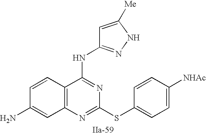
C12=C(N=C(SC3=CC=C([NHAc])C=C3)N=C1NC1=NNC([Me])=C1)C=C(N)C=C2
